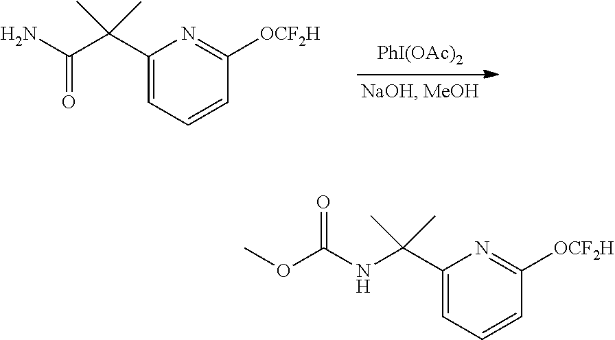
[PhI(OAc)2].C1(C(C(N)=O)(C)C)=CC=CC([OCF2H])=N1.C1(C(NC(OC)=O)(C)C)=CC=CC([OCF2H])=N1
